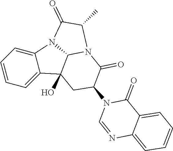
C12=CC=CC=C1N1C3C2(O)CC(N2C=NC4=CC=CC=C4C2=O)C(=O)N3C(C)C1=O
